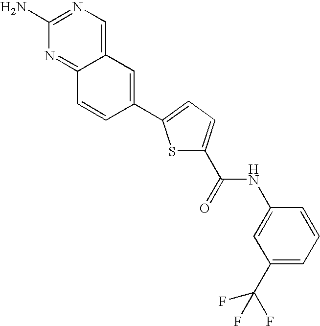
C12=CN=C(N)N=C1C=CC(C1=CC=C(C(=O)NC3=CC(C(F)(F)F)=CC=C3)S1)=C2
